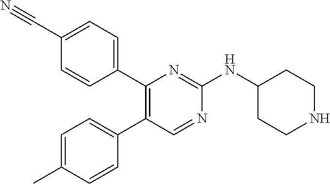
C1(C#N)=CC=C(C2=C(C3=CC=C(C)C=C3)C=NC(NC3CCNCC3)=N2)C=C1
